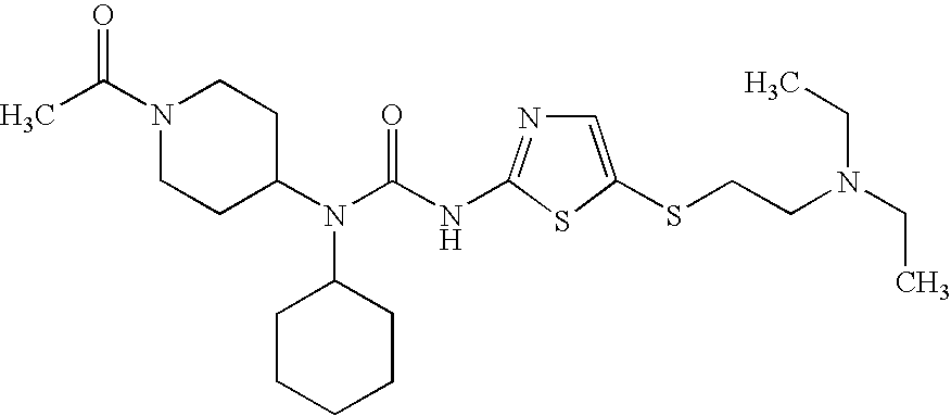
N(C(N(C1CCN(C(C)=O)CC1)C1CCCCC1)=O)C1=NC=C(SCCN(CC)CC)S1
